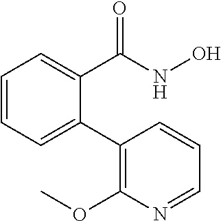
C1=CC=C(C2=C(OC)N=CC=C2)C(C(=O)NO)=C1
